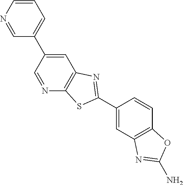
C1=NC=CC=C1C1=CC2=C(N=C1)SC(C1=CC3=C(C=C1)OC(N)=N3)=N2
